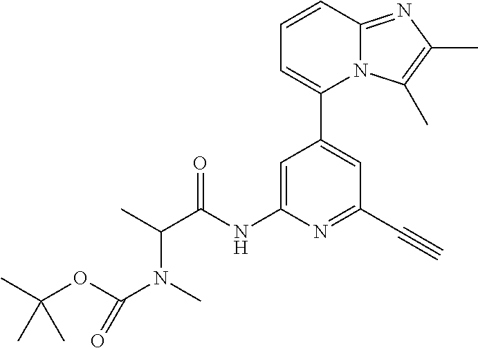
C1(C2=CC(C#C)=NC(NC(C(C)N(C)C(OC(C)(C)C)=O)=O)=C2)=CC=CC2=NC(C)=C(C)N12
